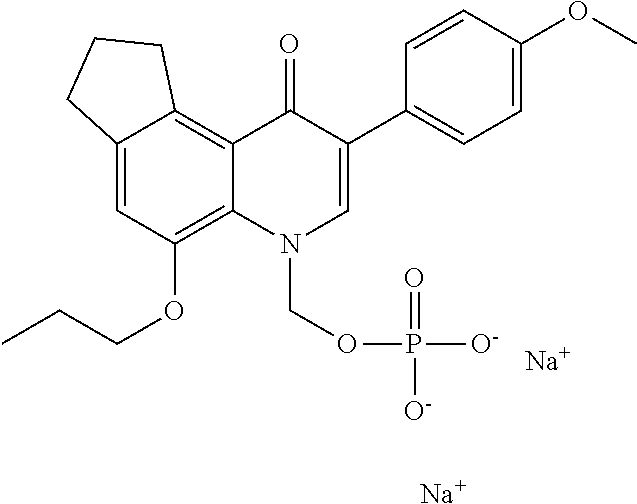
C12=CC(OCCC)=C3C(=C1CCC2)C(=O)C(C1=CC=C(OC)C=C1)=CN3COP([O-])(=O)[O-].[Na].[Na]
